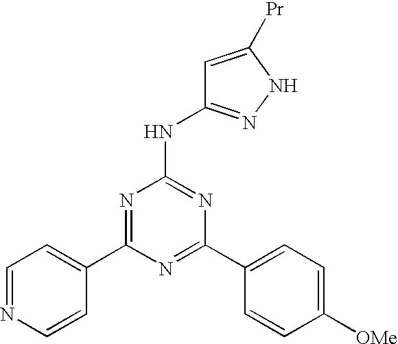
N1=C(C2=CC=C([OMe])C=C2)N=C(NC2=NNC([Pr])=C2)N=C1C1=CC=NC=C1
